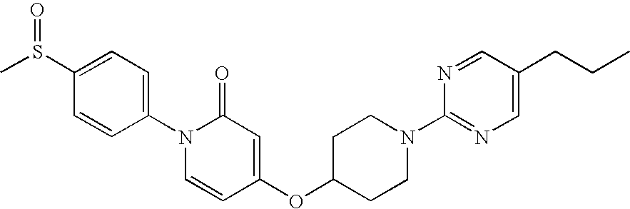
C1(S(=O)C)=CC=C(N2C=CC(OC3CCN(C4=NC=C(CCC)C=N4)CC3)=CC2=O)C=C1
